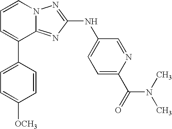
C1=CN2C(=NC(NC3=CC=C(C(=O)N(C)C)N=C3)=N2)C(C2=CC=C([OCH3])C=C2)=C1
